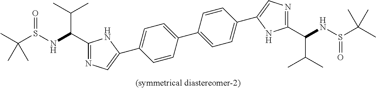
C1(C(NS(C(C)(C)C)=O)C(C)C)=NC=C(C2=CC=C(C3=CC=C(C4=CN=C(C(NS(C(C)(C)C)=O)C(C)C)N4)C=C3)C=C2)N1
